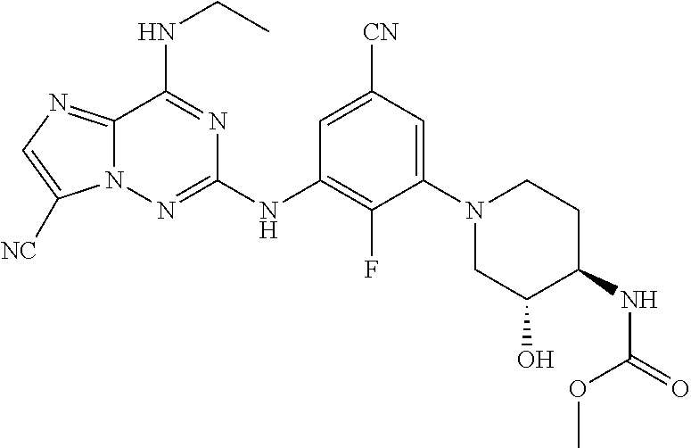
C12=NC=C([NC])N1N=C(NC1=C(F)C(N3CC(O)C(NC(OC)=O)CC3)=CC([CN])=C1)N=C2NCC
